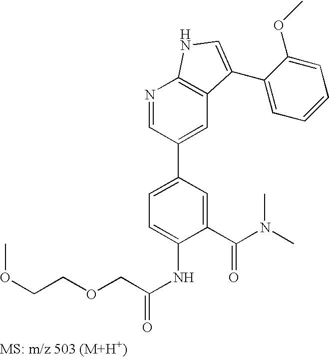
N1=CC(C2=CC=C(NC(=O)COCCOC)C(C(N(C)C)=O)=C2)=CC2=C1NC=C2C1=CC=CC=C1OC
